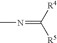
CN=C([R5])[R4]
